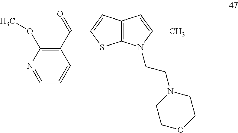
C1(C(=O)C2=CC3=C(S2)N(CCN2CCOCC2)C(C)=C3)=C(OC)N=CC=C1
